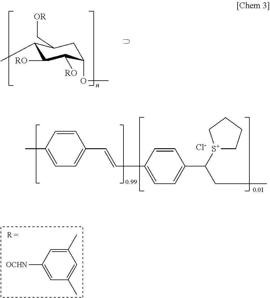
C1=CC(C)=CC=C1C=CC1=CC=C(C([S+]2CCCC2)CC)C=C1.[Cl-].C1(C)=CC([OCHN])=CC(C)=C1.C1C(C[OR])C(C)C([RO])C([RO])C1OC
